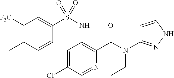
C1=C(Cl)C=NC(C(N(CC)C2=NNC=C2)=O)=C1NS(=O)(C1=CC([F3C])=C(C)C=C1)=O
